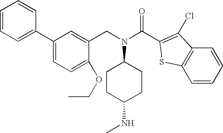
C1=CC=C(C2=CC=C(OCC)C(CN(C3CCC(NC)CC3)C(C3=C(Cl)C4=C(S3)C=CC=C4)=O)=C2)C=C1
